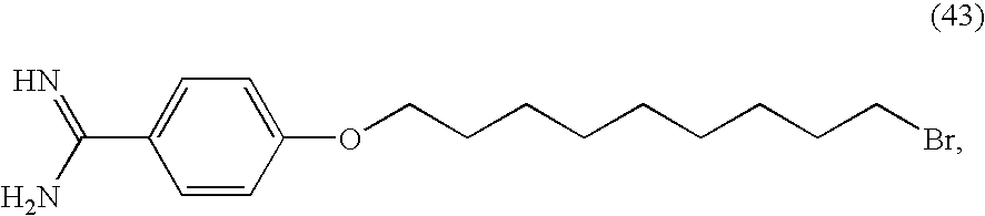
C1=CC(OCCCCCCCCCBr)=CC=C1C(=N)N
